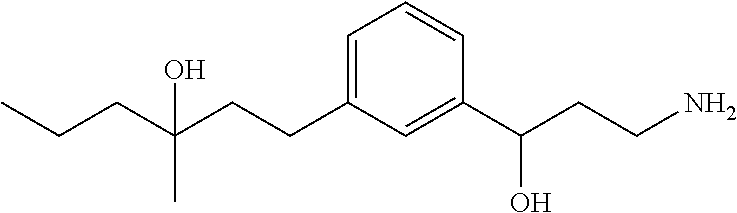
C1=C(CCC(CCC)(C)O)C=C(C(CCN)O)C=C1
